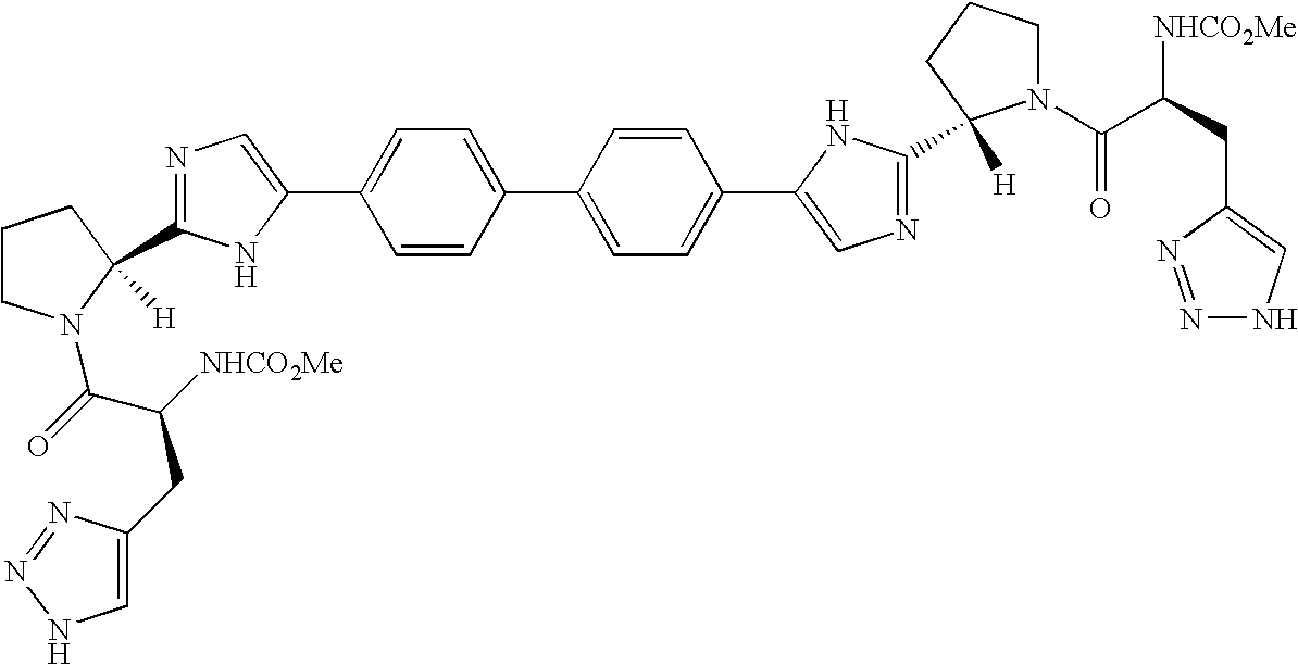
C1=CC(C2=CC=C(C3=CN=C(C4([H])N(C(=O)C([NHCO2Me])CC5=CNN=N5)CCC4)N3)C=C2)=CC=C1C1=CN=C(C2([H])N(C(C(CC3=CNN=N3)[NHCO2Me])=O)CCC2)N1
